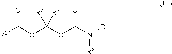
[R1]C(OC(OC(N([R7])[R8])=O)([R2])[R3])=O
